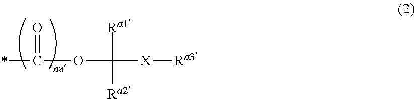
*C(OC([X][Ra3])([Ra1])[Ra2])=O
